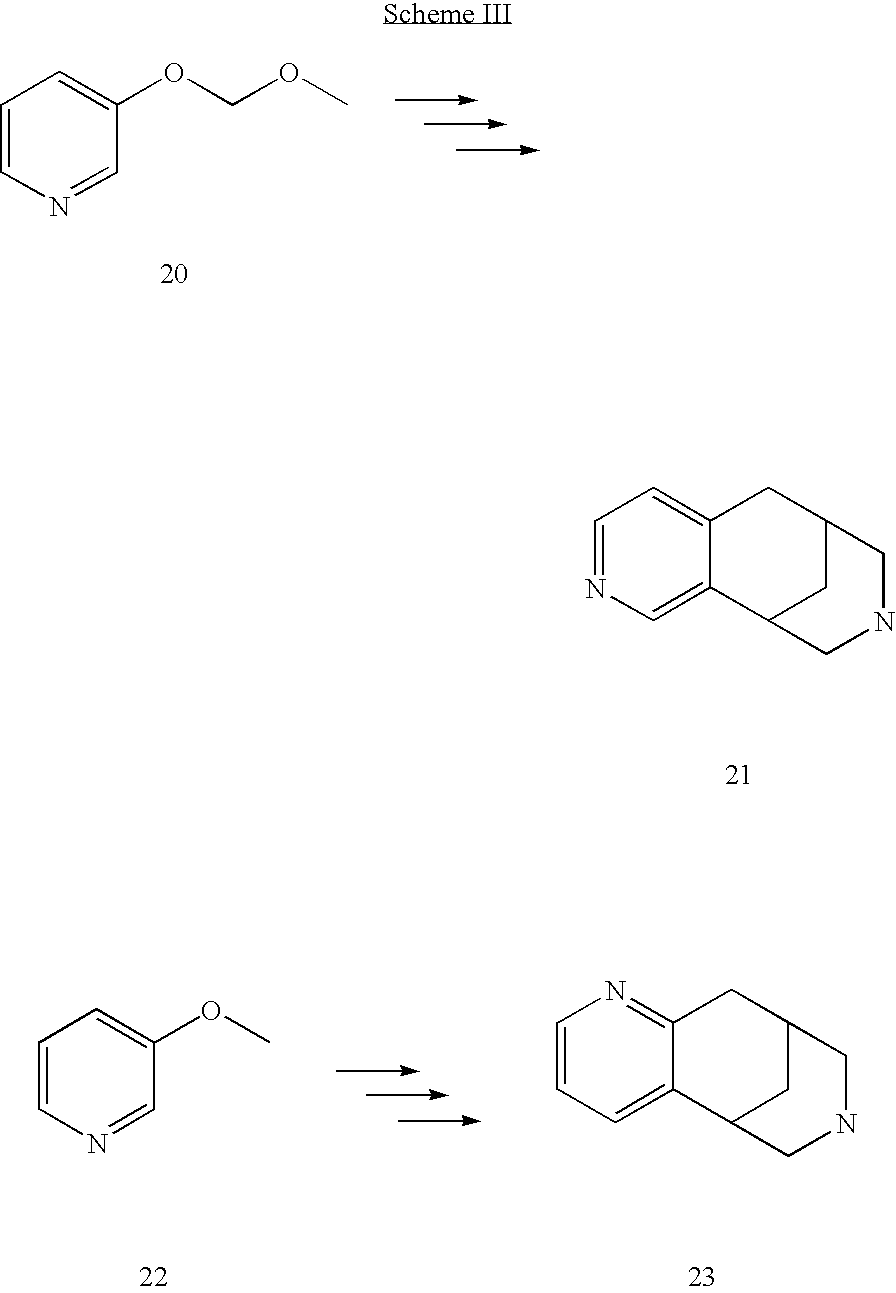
C1=CN=CC(OCOC)=C1.C1=NC=C2C(=C1)CC1CC2CNC1.C1=CN=CC(OC)=C1.C1=CC=C2C(=N1)CC1CC2CNC1
